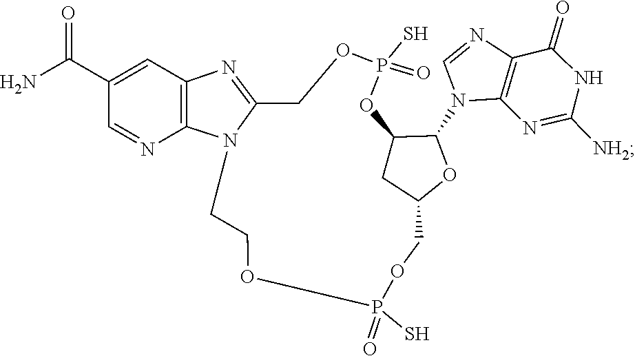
C1=NC2=C(N1C1C3CC(COP(S)(=O)OCCN4C(=NC5=C4N=CC(C(N)=O)=C5)COP(S)(=O)O3)O1)N=C([NH2])NC2=O
